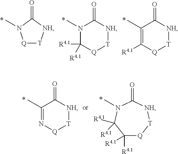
[Q]1[T][NH]C(=O)N1C.N1(C)C([R4.1])([R4.1])[Q][T][NH]C1=O.C1(C)=C([R4.1])[Q][T][NH]C1=O.C1(C)=N[Q][T][NH]C1=O.C1(=O)N(C)C([R4.1])([R4.1])C([R4.1])([R4.1])[Q][T][NH]1
